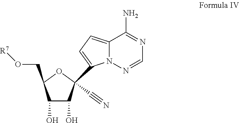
C1(O)C(O)C(C#N)(C2=CC=C3N2N=CN=C3N)OC1CO[R7]
